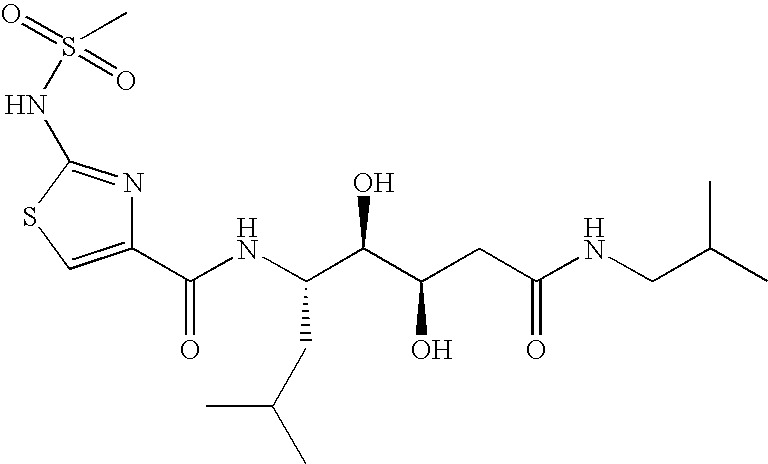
C1(C(NC(C(C(CC(NCC(C)C)=O)O)O)CC(C)C)=O)=CSC(NS(=O)(=O)C)=N1
